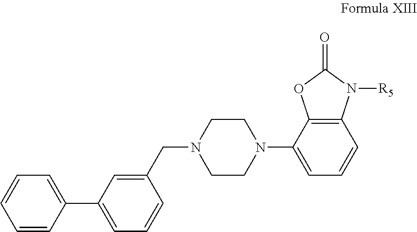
C1=CC(C2=CC=CC(CN3CCN(C4=CC=CC5=C4OC(=O)N5[R5])CC3)=C2)=CC=C1
